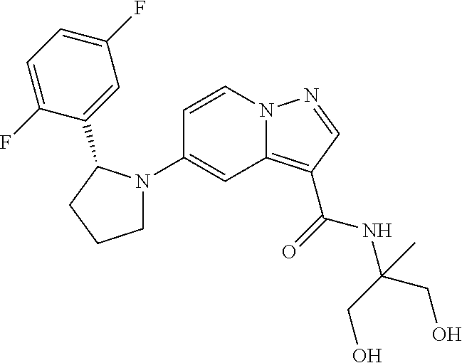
C1(N2CCCC2C2=CC(F)=CC=C2F)=CC2=C(C(=O)NC(CO)(CO)C)C=NN2C=C1
